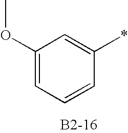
C1(OC)=CC=CC(*)=C1
